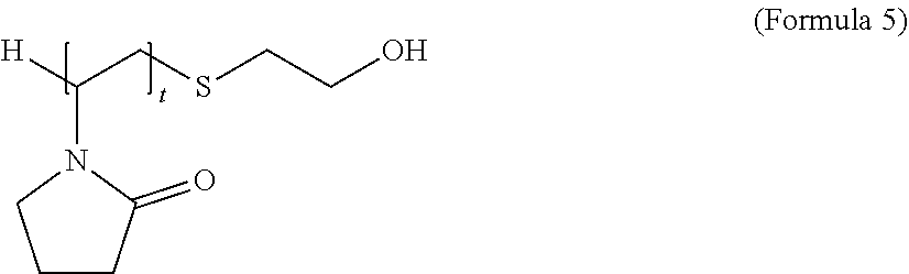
[H]C(CSCCO)N1C(=O)CCC1
